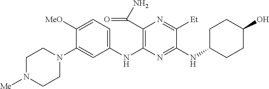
C1(NC2=C(C(N)=O)N=C([Et])C(NC3CCC(O)CC3)=N2)=CC=C([MeO])C(N2CCN([Me])CC2)=C1
